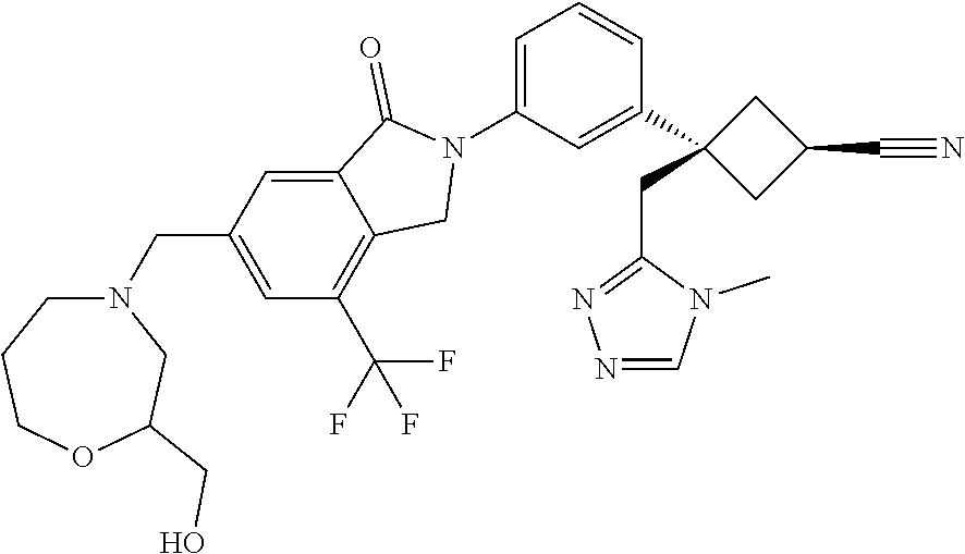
N1(C2=CC=CC(C3(CC4=NN=CN4C)CC(C#N)C3)=C2)C(=O)C2=CC(CN3CCCOC(CO)C3)=CC(C(F)(F)F)=C2C1
